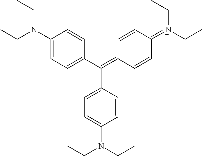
C1(N(CC)CC)=CC=C(C(=C2C=CC(=[N+](CC)CC)C=C2)C2=CC=C(N(CC)CC)C=C2)C=C1
